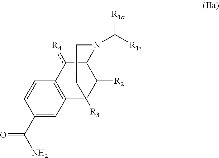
C1(C(N)=O)=CC2=C(C=C1)c([R4])C(N(C([R1a])[R1])CC[R3])C([R2])C2
